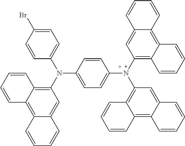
C1=CC(N(C2=C3C(=C4C(=C2)C=CC=C4)C=CC=C3)C2=CC=C(Br)C=C2)=CC=C1N(C1=C2C(=C3C(=C1)C=CC=C3)C=CC=C2)C1=C2C(=C3C(=C1)C=CC=C3)C=CC=C2
